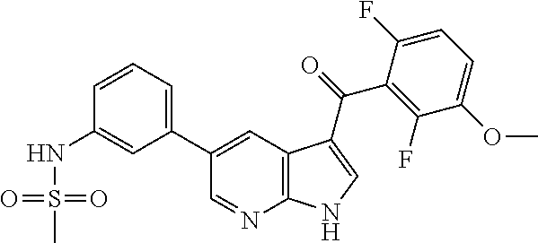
C1(C2=CC3=C(N=C2)NC=C3C(=O)C2=C(F)C(OC)=CC=C2F)=CC=CC(NS(C)(=O)=O)=C1
